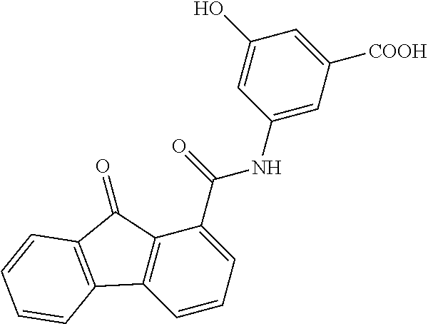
C1=CC=C(C(=O)NC2=CC([COOH])=CC(O)=C2)C2=C1C1=C(C2=O)C=CC=C1
